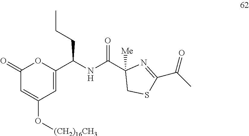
C1(=O)C=C(O[(CH2)16CH3])C=C(C(NC(C2([Me])CSC(C(C)=O)=N2)=O)CCC)O1
